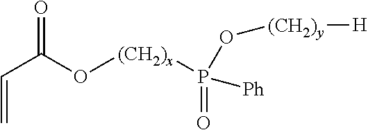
C(=C)C(=O)O[(CH2)x]P(O[(CH2)y][H])(=O)[Ph]
